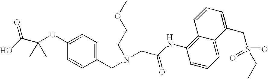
C1(CN(CC(NC2=C3C(=CC=C2)C(CS(=O)(=O)CC)=CC=C3)=O)CCOC)=CC=C(OC(C(O)=O)(C)C)C=C1
